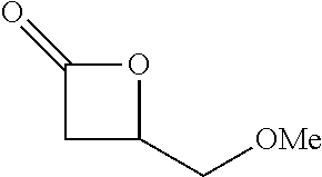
C1C(C[OMe])OC1=O
